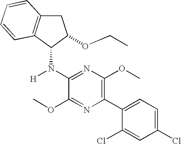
C1C2=C(C(N([H])C3=NC(OC)=C(C4=CC=C(Cl)C=C4Cl)N=C3OC)C1OCC)C=CC=C2
